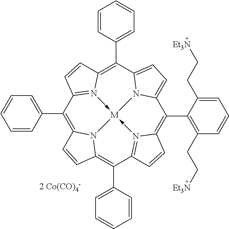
C1(C2=CC=CC=C2)=C2N3C(=C(C4=CC=CC=C4)C4=N5->[M]36-N3=C1C=CC3=C(C1=CC=CC=C1)C1=CC=C(N16)C(C1=C(CC[Et3N])C=CC=C1CC[Et3N])=C5C=C4)C=C2
